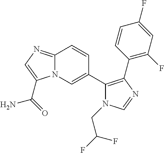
N12C(=NC=C1C(=O)N)C=CC(C1=C(C3=C(F)C=C(F)C=C3)N=CN1CC(F)F)=C2
